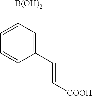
C1=C([B(OH)2])C=C(C=C[COOH])C=C1
